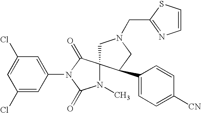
C1=C(Cl)C=C(N2C(=O)C3(N(C)C2=O)CN(CC2=NC=CS2)CC3C2=CC=C([CN])C=C2)C=C1Cl
